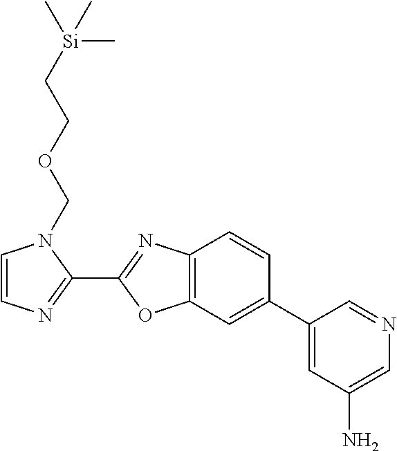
C1=CN=C(C2=NC3=C(O2)C=C(C2=CC(N)=CN=C2)C=C3)N1COCC[Si](C)(C)C
